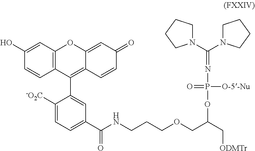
O=P([O-5-Nu])(N=C(N1CCCC1)N1CCCC1)OC(COCCCNC(C1=CC=C([-O2C])C(C2=C3C(=CC(=O)C=C3)OC3=C2C=CC(O)=C3)=C1)=O)C[ODMTr]
